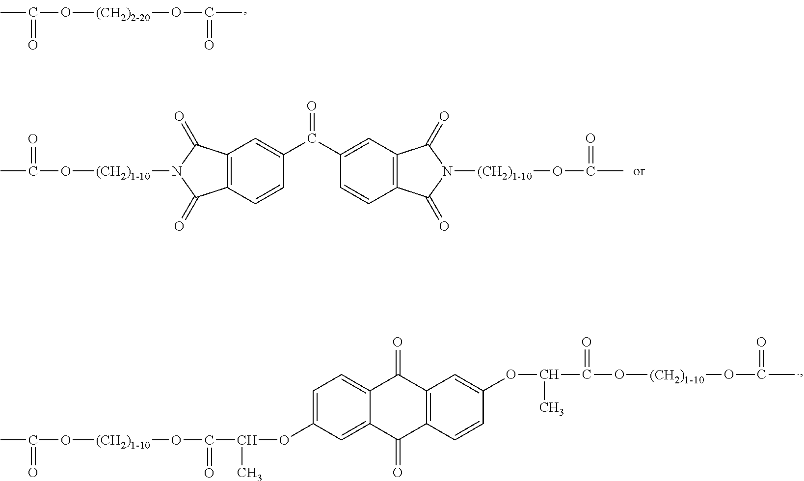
CC(=O)O[(CH2)2-20]OC(=O)C.O([(CH2)1-10]OC(=O)C(C)OC1=CC=C2C(=C1)C(=O)C1=C(C2=O)C=C(OC(C)C(=O)O[(CH2)1-10]OC(=O)C)C=C1)C(=O)C.CC(=O)O[(CH2)1-10]N1C(=O)C2=C(C1=O)C=C(C(C1=CC3=C(C=C1)C(=O)N([(CH2)1-10]OC(=O)C)C3=O)=O)C=C2
